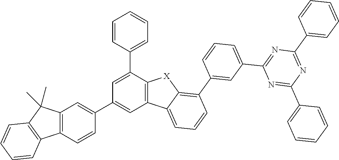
C12=C(C(C)(C)C3=C1C=CC=C3)C=C(C1=CC3=C(C(C4=CC=CC=C4)=C1)[X]C1=C(C4=CC(C5=NC(C6=CC=CC=C6)=NC(C6=CC=CC=C6)=N5)=CC=C4)C=CC=C31)C=C2
